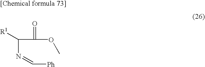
C(C(OC)=O)(N=C[Ph])[R1]
